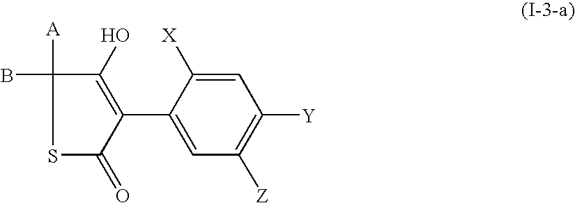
C1=C([X])C(C2=C(O)C([A])(B)SC2=O)=CC([Z])=C1[Y]
